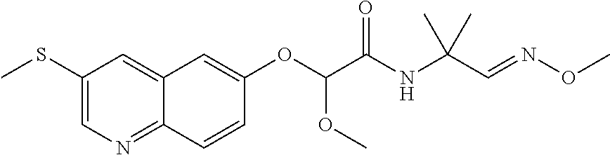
C1(SC)=CN=C2C(=C1)C=C(OC(C(NC(C=NOC)(C)C)=O)OC)C=C2
